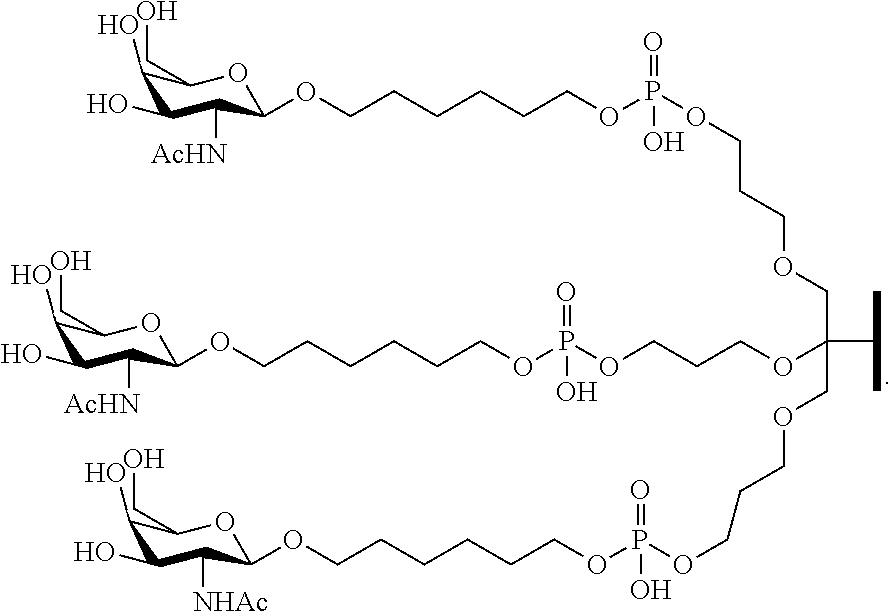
C1(O)C(O)C([AcHN])C(OCCCCCCOP(OCCCOCC(OCCCOP(OCCCCCCOC2C([AcHN])C(O)C(O)C(CO)O2)(=O)O)(COCCCOP(OCCCCCCOC2C([NHAc])C(O)C(O)C(CO)O2)(=O)O)C(C)C)(=O)O)OC1CO
